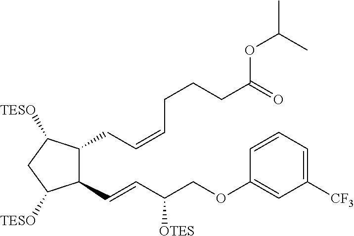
C(=CC(COC1=CC([CF3])=CC=C1)[OTES])C1C(CC=CCCCC(=O)OC(C)C)C([TESO])CC1[TESO]
